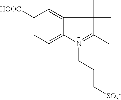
C1([HOOC])=CC=C2C(=C1)C(C)(C)C(C)=[N+]2CCC[SO3-]
